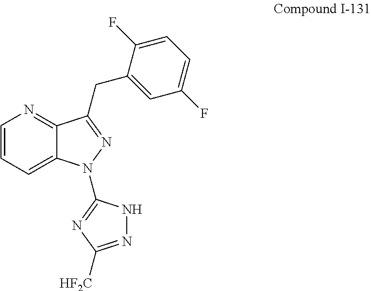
C1=CC=C2C(=N1)C(CC1=CC(F)=CC=C1F)=NN2C1=NC([HF2C])=NN1
